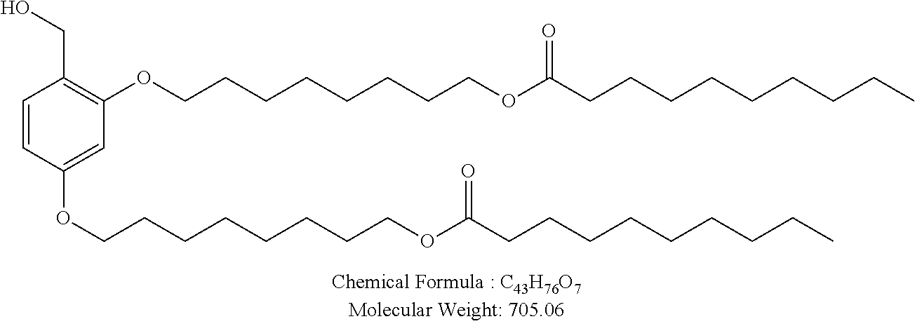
C1=CC(OCCCCCCCCOC(=O)CCCCCCCCC)=CC(OCCCCCCCCOC(CCCCCCCCC)=O)=C1CO
